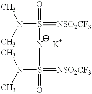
S(=O)(NS(=[NSO2CF3])(=O)N(C)C)(=[NSO2CF3])N(C)C
